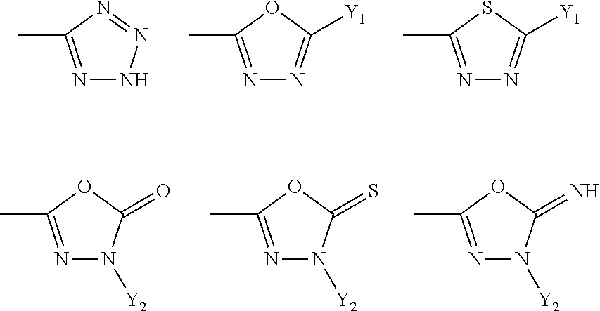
N1=C(C)N=NN1.N1=C(C)OC([Y1])=N1.N1=C(C)SC([Y1])=N1.N1=C(C)OC(=O)N1[Y2].N1=C(C)OC(=S)N1[Y2].N1=C(C)OC(=N)N1[Y2]
